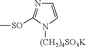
N1=C([SO]C)N([(CH2)4SO3K])C=C1
